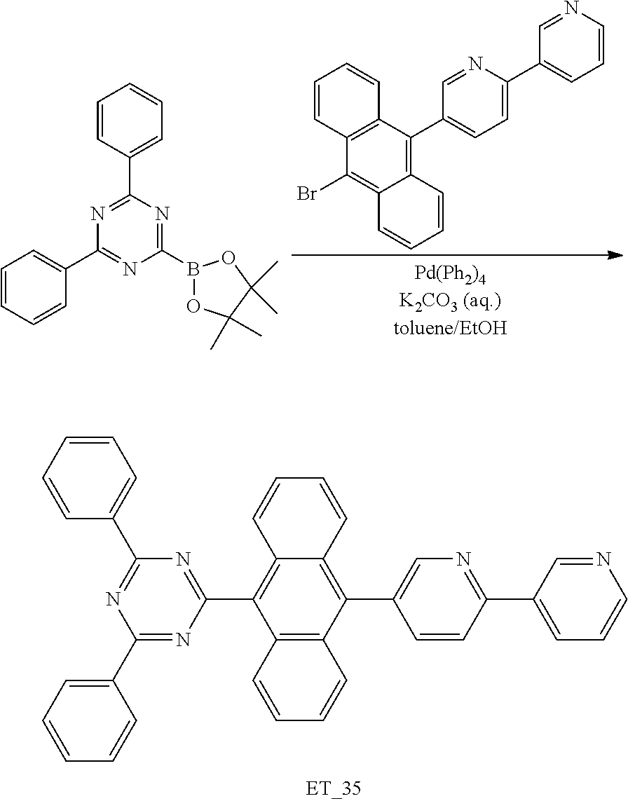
C1(B2OC(C)(C)C(C)(C)O2)=NC(C2=CC=CC=C2)=NC(C2=CC=CC=C2)=N1.C12=C(C3=CC=C(C4=CC=CN=C4)N=C3)C3=C(C(Br)=C1C=CC=C2)C=CC=C3.C1(C2=CC=CC=C2)=NC(C2=C3C(=C(C4=CN=C(C5=CC=CN=C5)C=C4)C4=C2C=CC=C4)C=CC=C3)=NC(C2=CC=CC=C2)=N1
